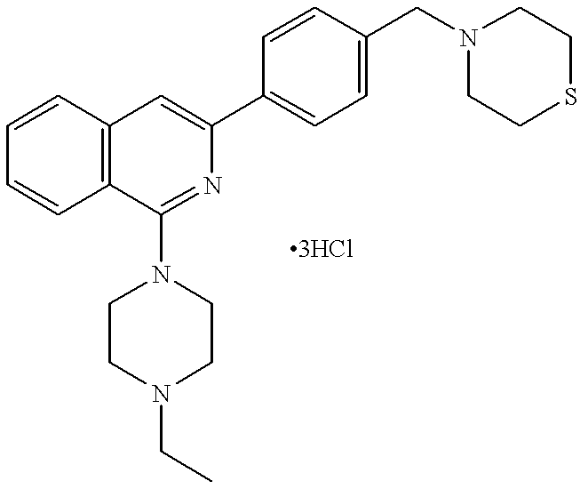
C12=C(C=CC=C1)C(N1CCN(CC)CC1)=NC(C1=CC=C(CN3CCSCC3)C=C1)=C2
